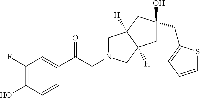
C1(F)=C(O)C=CC(C(CN2CC3([H])C([H])(C2)CC(O)(CC2=CC=CS2)C3)=O)=C1
